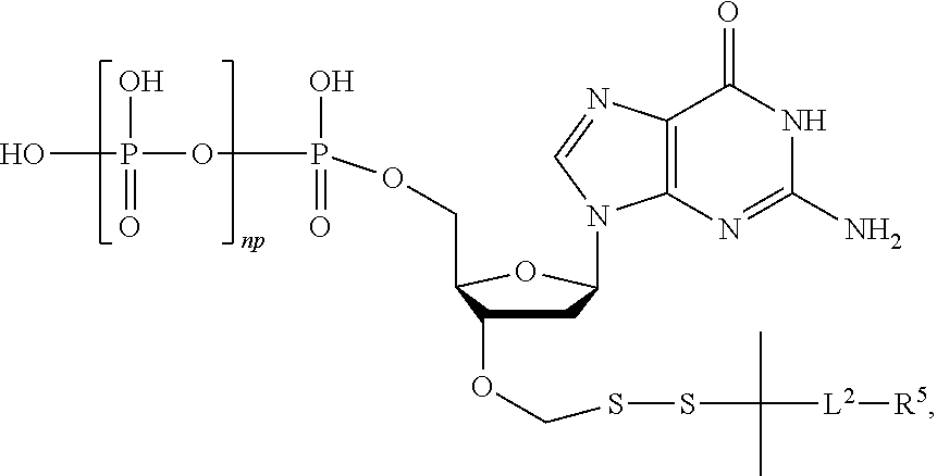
C12=C(N=C(N)NC1=O)N(C1CC(OCSSC(C)(C)[L2][R5])C(COP(OP(O)(O)=O)(=O)O)O1)C=N2
